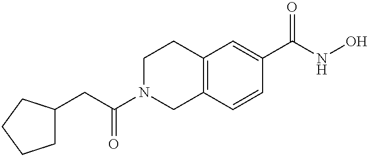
C(C(N1CC2=C(CC1)C=C(C(NO)=O)C=C2)=O)C1CCCC1
